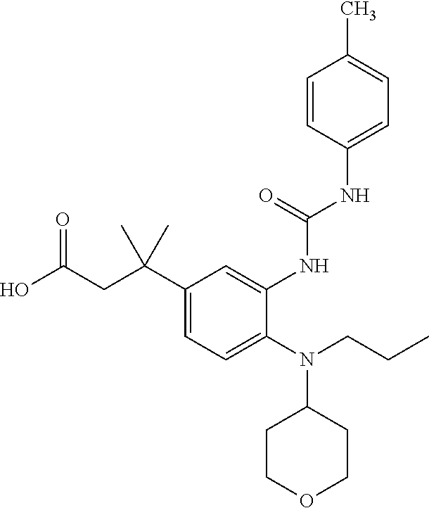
C1(C(CC(O)=O)(C)C)=CC=C(N(CCC)C2CCOCC2)C(NC(NC2=CC=C(C)C=C2)=O)=C1
